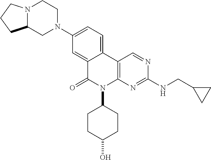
N12C(CN(C3=CC=C4C(=C3)C(=O)N(C3CCC(O)CC3)C3=C4C=NC(NCC4CC4)=N3)CC1)CCC2
